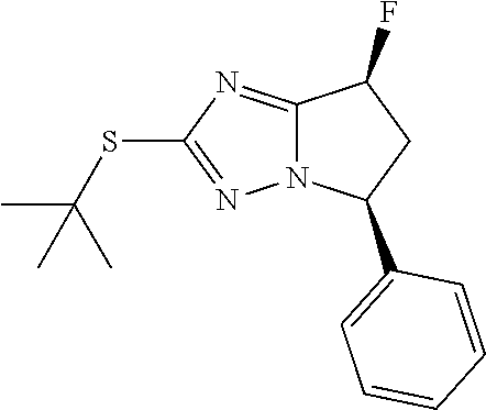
C12=NC(SC(C)(C)C)=NN1C(C1=CC=CC=C1)CC2F
